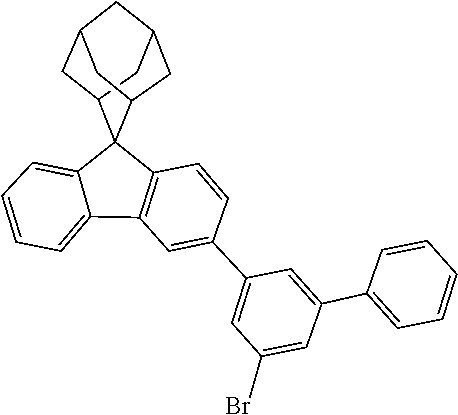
C1=C2C3(C4CC5CC(CC3C5)C4)C3=C(C2=CC=C1)C=C(C1=CC(Br)=CC(C2=CC=CC=C2)=C1)C=C3
